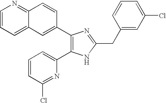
C12=CC=CN=C1C=CC(C1=C(C3=CC=CC(Cl)=N3)NC(CC3=CC(Cl)=CC=C3)=N1)=C2
